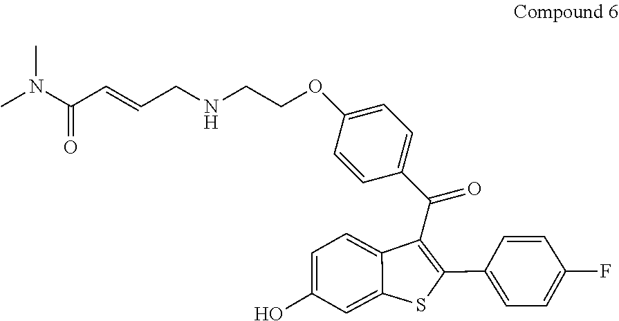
CN(C(C=CCNCCOC1=CC=C(C(C2=C(C3=CC=C(F)C=C3)SC3=CC(O)=CC=C23)=O)C=C1)=O)C
